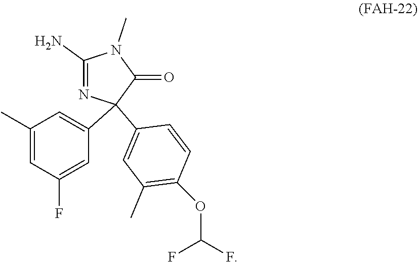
C1(C2(C3=CC(C)=C(OC(F)F)C=C3)N=C(N)N(C)C2=O)=CC(C)=CC(F)=C1
